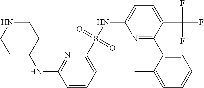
C1=CC=C(S(NC2=CC=C(C(F)(F)F)C(C3=CC=CC=C3C)=N2)(=O)=O)N=C1NC1CCNCC1
